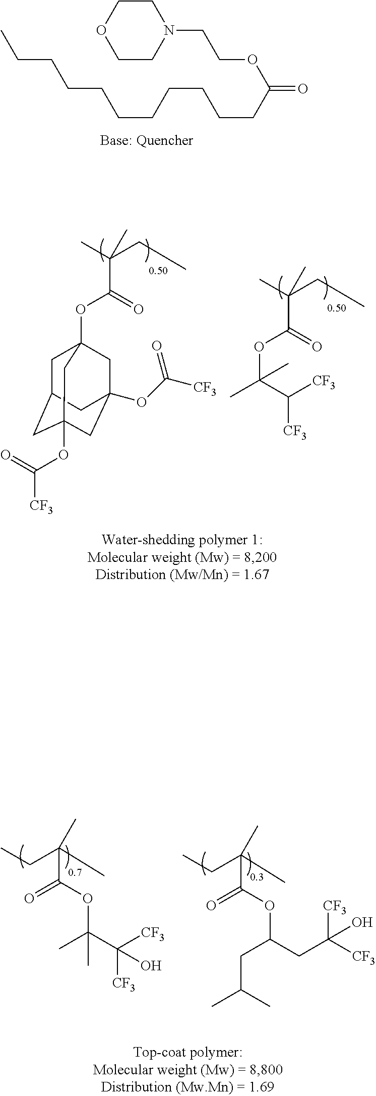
C1CN(CCOC(=O)CCCCCCCCCCC)CCO1.C(OC(=O)C(CC)(C)C)(C([CF3])[CF3])(C)C.C1C2CC3(OC(=O)[CF3])CC(OC([CF3])=O)(CC1(OC(=O)C(CC)(C)C)C3)C2.O=C(OC(C)(C([CF3])([CF3])O)C)C(C)(CC)C.O=C(OC(CC(C)C)CC([CF3])([CF3])O)C(C)(CC)C
